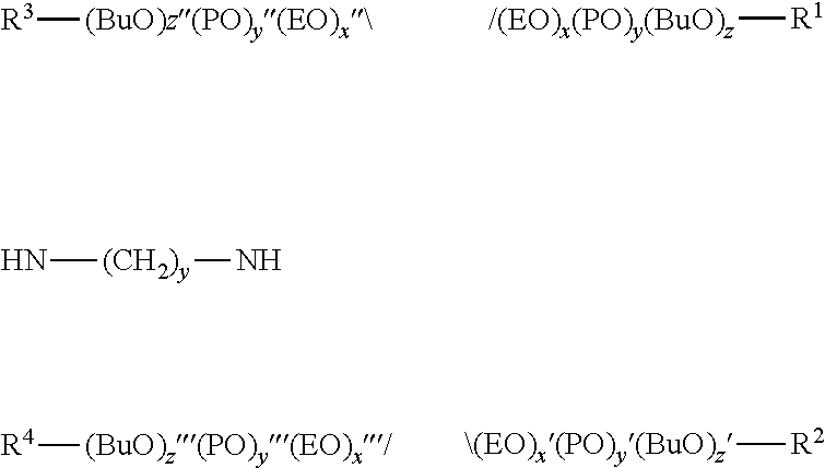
[R3][(BuO)z(PO)y(EO)x\].[/(EO)x(PO)y(BuO)z][R1].[R4][(BuO)z(PO)y(EO)x/].[\(EO)x(PO)y(BuO)z][R2].N[(CH2)y]N
